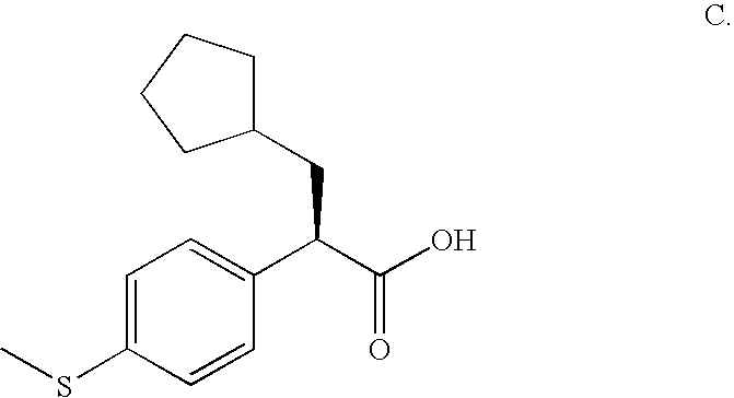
C1=C(SC)C=CC(C(C(O)=O)CC2CCCC2)=C1
